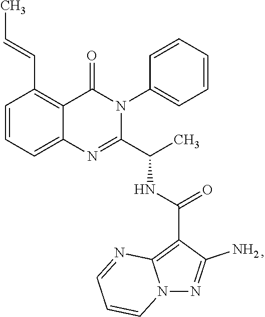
C1=CC=C2C(=C1C=CC)C(=O)N(C1=CC=CC=C1)C(C(C)NC(=O)C1=C3N(N=C1N)C=CC=N3)=N2
